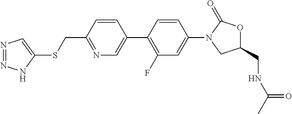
C(C1=NC=C(C2=C(F)C=C(N3CC(CNC(C)=O)OC3=O)C=C2)C=C1)SC1=CN=NN1
